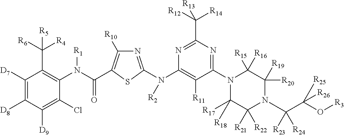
C1([D7])=C([D8])C([D9])=C(Cl)C(N(C(=O)C2=C([R10])N=C(N(C3=C([R11])C(N4C([R17])([R18])C([R21])([R22])N(C(C(O[R3])([R25])[R26])([R23])[R24])C([R20])([R19])C4([R15])[R16])=NC(C([R12])([R14])[R13])=N3)[R2])S2)[R1])=C1C([R6])([R4])[R5]
